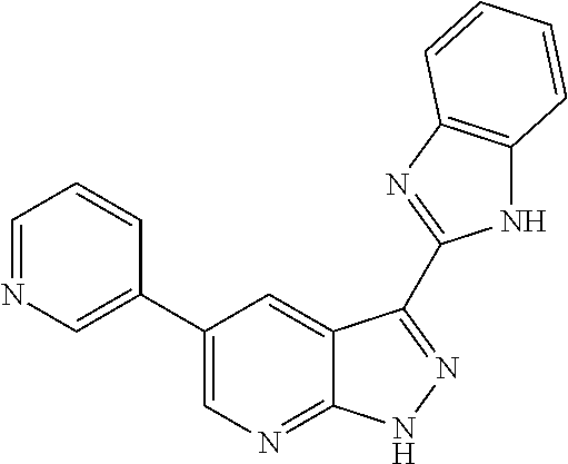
C1(C2=CN=CC=C2)=CN=C2C(=C1)C(C1=NC3=C(N1)C=CC=C3)=NN2
